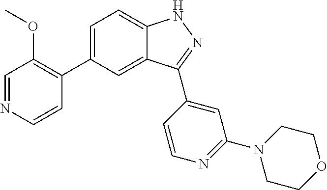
C1=C(C2=C(OC)C=NC=C2)C=C2C(=C1)NN=C2C1=CC(N2CCOCC2)=NC=C1
